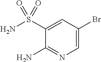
C1(S(N)(=O)=O)=CC(Br)=CN=C1N
